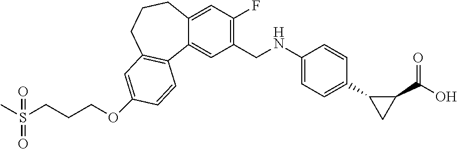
C12=CC(F)=C(CNC3=CC=C(C4CC4C(O)=O)C=C3)C=C1C1=C(CCC2)C=C(OCCCS(C)(=O)=O)C=C1
